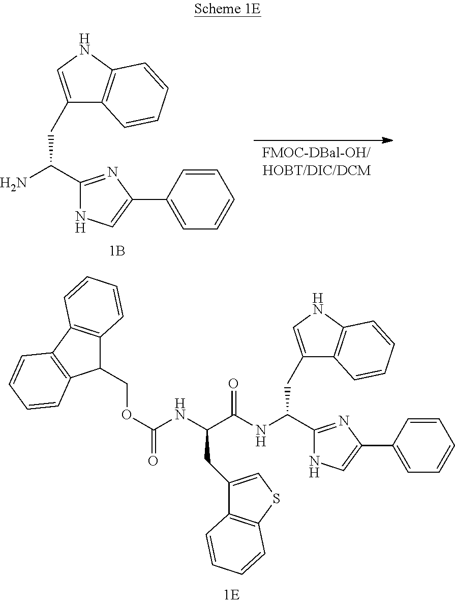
NC(CC1=CNC2=C1C=CC=C2)C1=NC(C2=CC=CC=C2)=CN1.N(C(CC1=CNC2=C1C=CC=C2)C1=NC(C2=CC=CC=C2)=CN1)C(=O)C(CC1=CSC2=C1C=CC=C2)NC(=O)OCC1C2=C(C3=C1C=CC=C3)C=CC=C2
